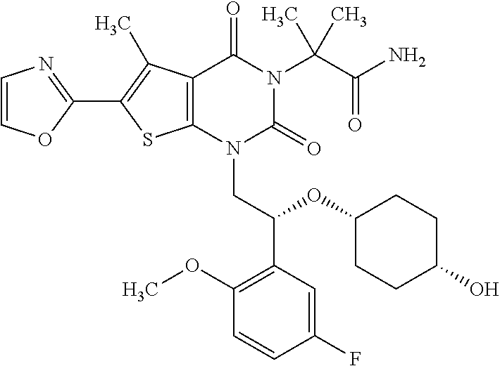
C12=C(C(C)=C(C3=NC=CO3)S1)C(=O)N(C(C(=O)N)(C)C)C(=O)N2CC(C1=C(OC)C=CC(F)=C1)OC1CCC(O)CC1
